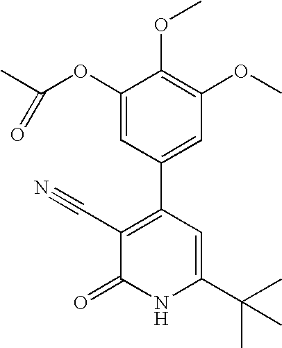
C1(OC(C)=O)=CC(C2=C(C#N)C(=O)NC(C(C)(C)C)=C2)=CC(OC)=C1OC
